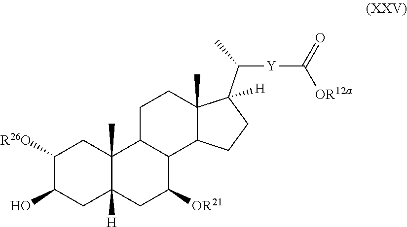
C12(C)C([H])(CC([OR21])C3C1CCC1(C)C3CCC1(C(C)[Y]C([OR12a])=O)[H])CC(O)C([R26O])C2
